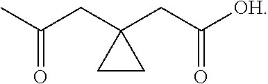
C(=O)(C)CC1(CC([OH])=O)CC1
